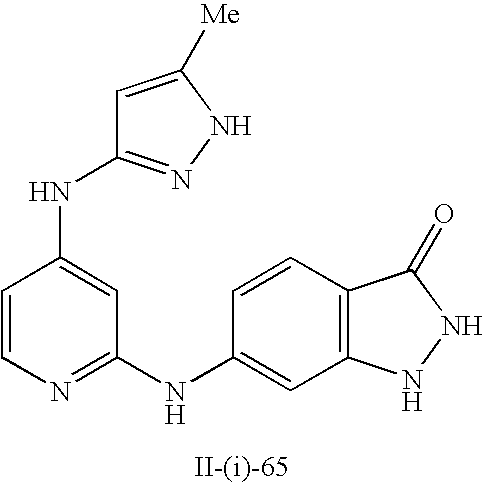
C1=CN=C(NC2=CC3=C(C=C2)C(=O)NN3)C=C1NC1=NNC([Me])=C1
